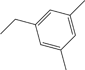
C1(CC)=CC(C)=CC(C)=C1
